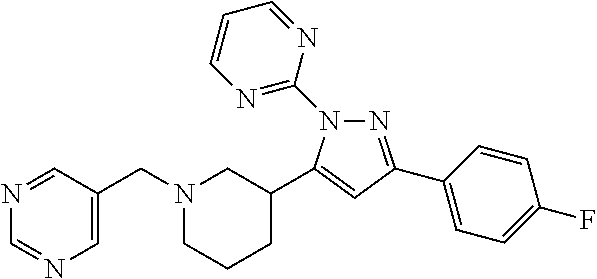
N1=C(C2=CC=C(F)C=C2)C=C(C2CN(CC3=CN=CN=C3)CCC2)N1C1=NC=CC=N1
